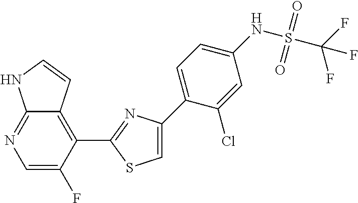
C1=C(C2=CC=C(NS(=O)(=O)C(F)(F)F)C=C2Cl)N=C(C2=C3C(=NC=C2F)NC=C3)S1
